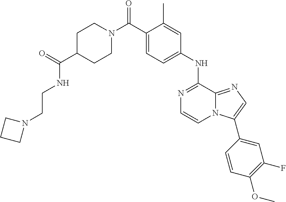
C1(NC2=NC=CN3C2=NC=C3C2=CC(F)=C(OC)C=C2)=CC=C(C(N2CCC(C(=O)NCCN3CCC3)CC2)=O)C(C)=C1
